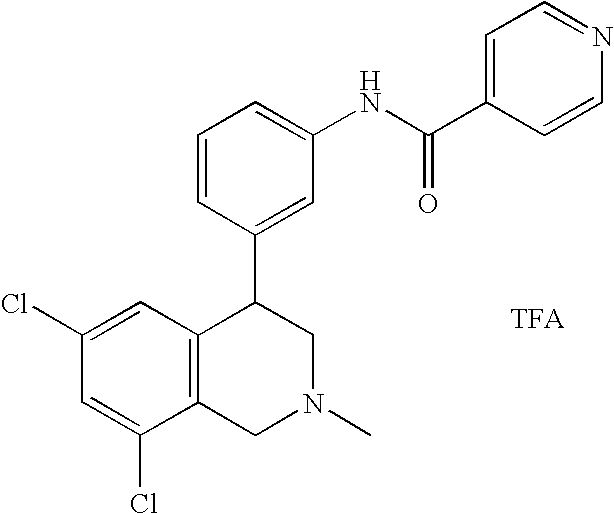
C1(Cl)=CC(Cl)=CC2=C1CN(C)CC2C1=CC(NC(C2=CC=NC=C2)=O)=CC=C1
